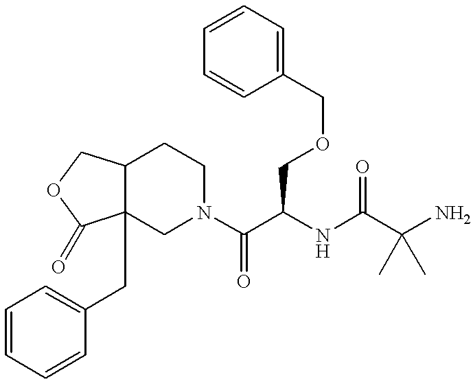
C12C(CC3=CC=CC=C3)(CN(C(C(NC(C(N)(C)C)=O)COCC3=CC=CC=C3)=O)CC1)C(=O)OC2
